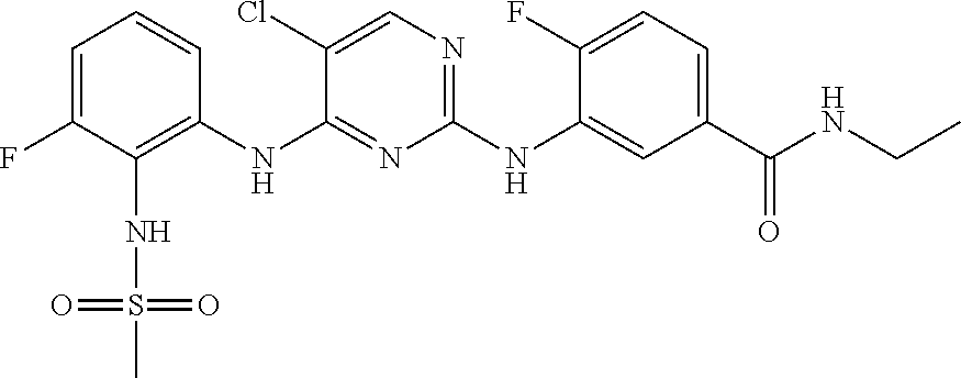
C1=C(F)C(NS(=O)(=O)C)=C(NC2=NC(NC3=CC(C(NCC)=O)=CC=C3F)=NC=C2Cl)C=C1
